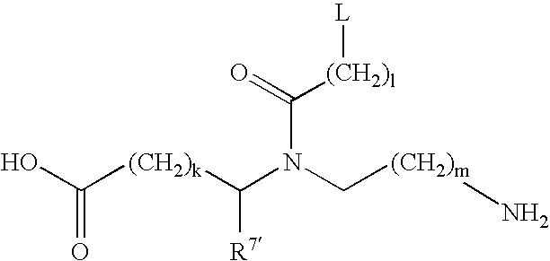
OC([(CH2)k]C(N(C[(CH2)m]N)C(=O)[(CH2)l][L])[R7])=O
